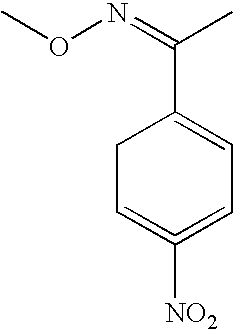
CON=C(C)C1=CC=C([NO2])=CC1
